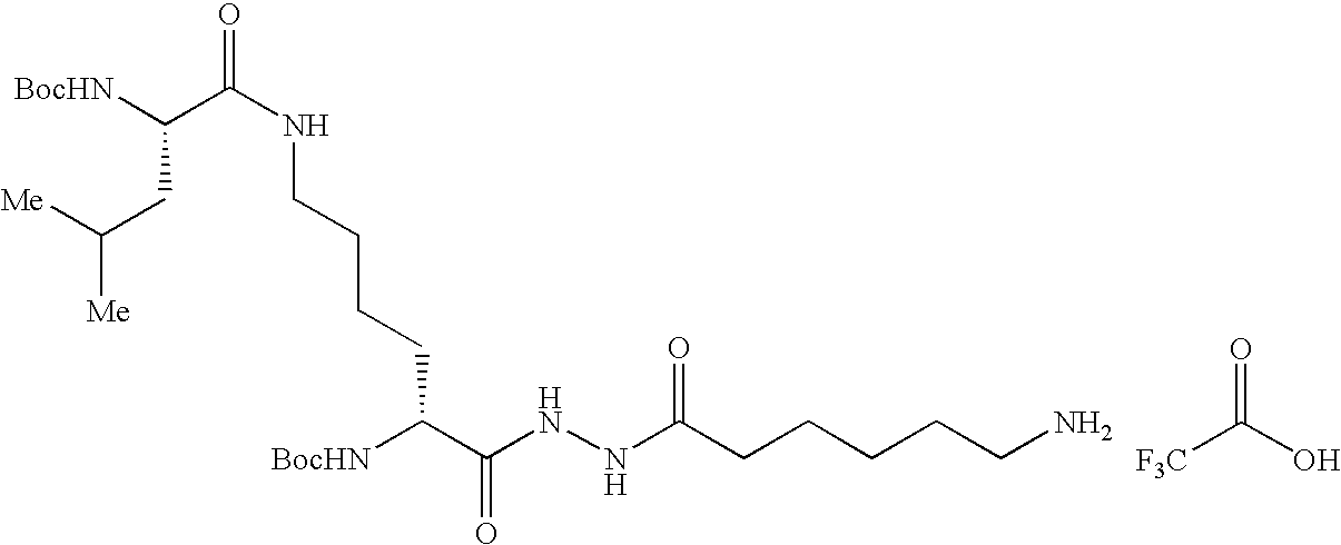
[BocHN]C(C(NNC(CCCCCN)=O)=O)CCCCNC(C([BocHN])CC([Me])[Me])=O.[F3C]C(O)=O
